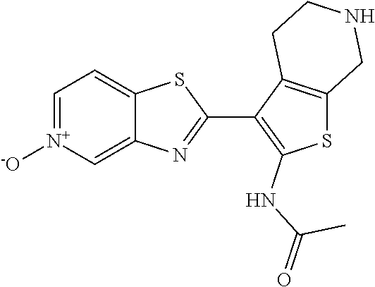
C12=CC=[N+]([-O])C=C1N=C(C1=C(NC(=O)C)SC3=C1CCNC3)S2
